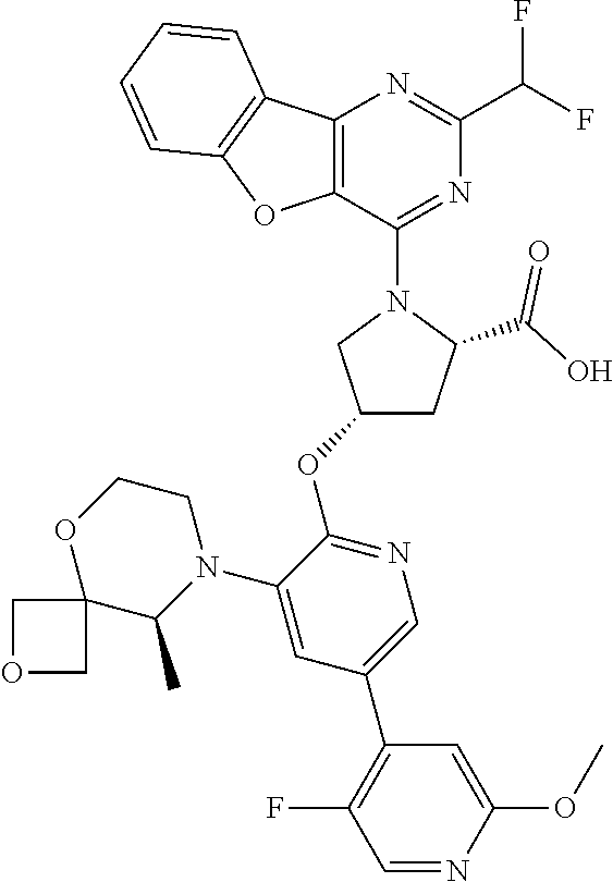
C12=C(C(N3CC(OC4=NC=C(C5=C(F)C=NC(OC)=C5)C=C4N4CCOC5(C4C)COC5)CC3C(O)=O)=NC(C(F)F)=N1)OC1=C2C=CC=C1
